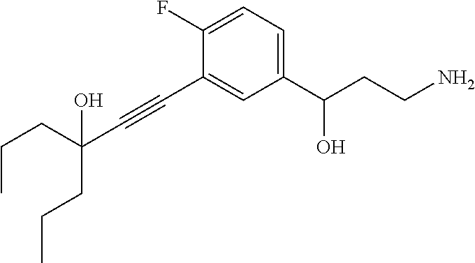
C1(F)=CC=C(C(CCN)O)C=C1C#CC(CCC)(CCC)O
